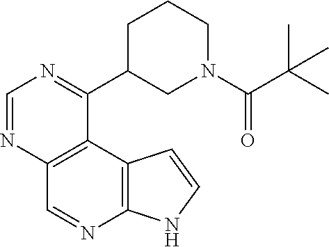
C1=NC2=C(C(C3CN(C(=O)C(C)(C)C)CCC3)=N1)C1=C(N=C2)NC=C1
